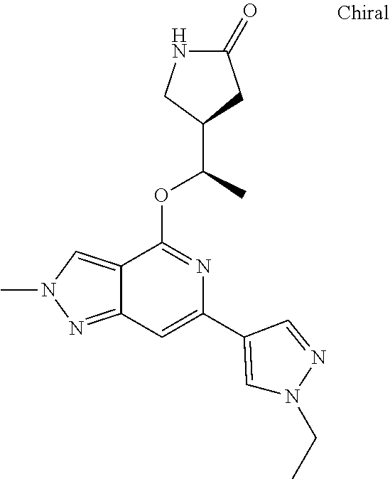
N1C(=O)CC(C(C)OC2=NC(C3=CN(CC)N=C3)=CC3=NN(C)C=C23)C1
